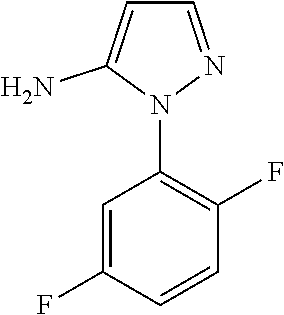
C1=C(F)C=CC(F)=C1N1N=CC=C1N
